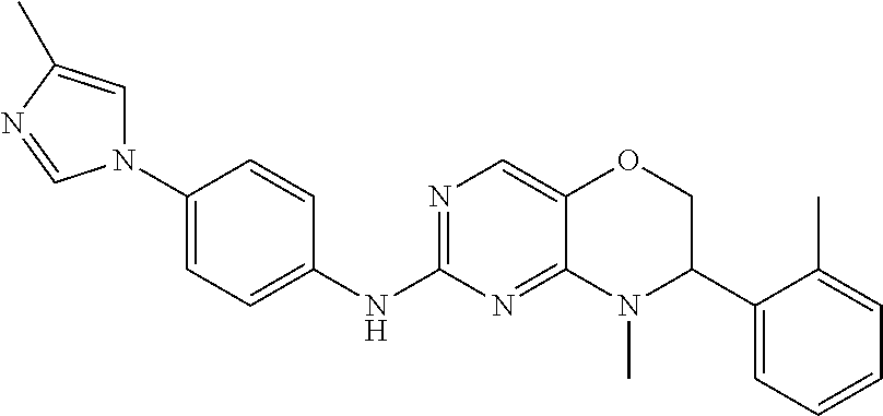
C1(N2C=C(C)N=C2)=CC=C(NC2=NC=C3C(=N2)N(C)C(C2=CC=CC=C2C)CO3)C=C1
